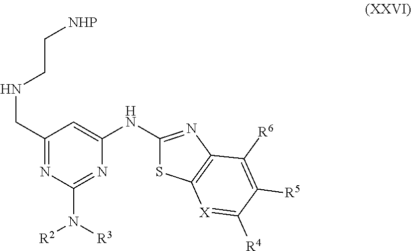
C1(CNCC[NHP])=NC(N([R3])[R2])=NC(NC2=NC3=C(S2)[X]=C([R4])C([R5])=C3[R6])=C1
